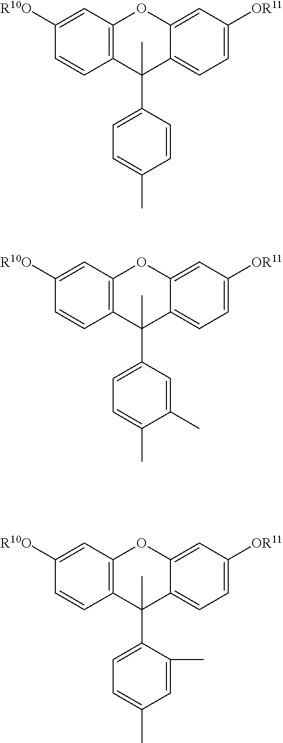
C12=C(C=C([R10O])C=C1)OC1=CC([OR11])=CC=C1C2(C1=CC=C(C)C=C1)C.C12=C(C=C([R10O])C=C1)OC1=CC([OR11])=CC=C1C2(C1=CC=C(C)C(C)=C1)C.C12=C(C=C([R10O])C=C1)OC1=CC([OR11])=CC=C1C2(C1=CC=C(C)C=C1C)C
